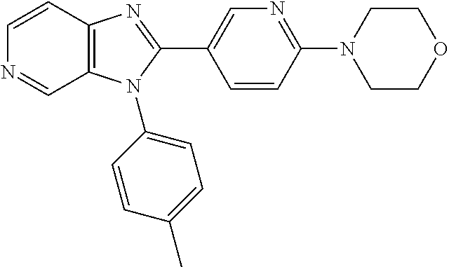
C1=CC2=C(C=N1)N(C1=CC=C(C)C=C1)C(C1=CN=C(N3CCOCC3)C=C1)=N2
